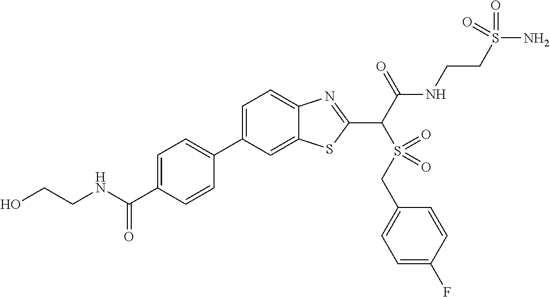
C1(C2=CC=C(C(NCCO)=O)C=C2)=CC=C2C(=C1)SC(C(C(NCCS(N)(=O)=O)=O)S(=O)(CC1=CC=C(F)C=C1)=O)=N2
